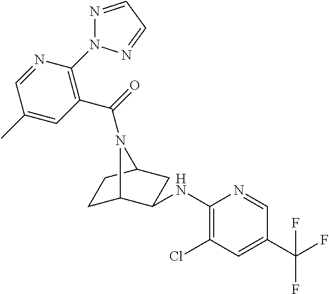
C1C2C(NC3=C(Cl)C=C(C(F)(F)F)C=N3)CC(C1)N2C(=O)C1=C(N2N=CC=N2)N=CC(C)=C1
